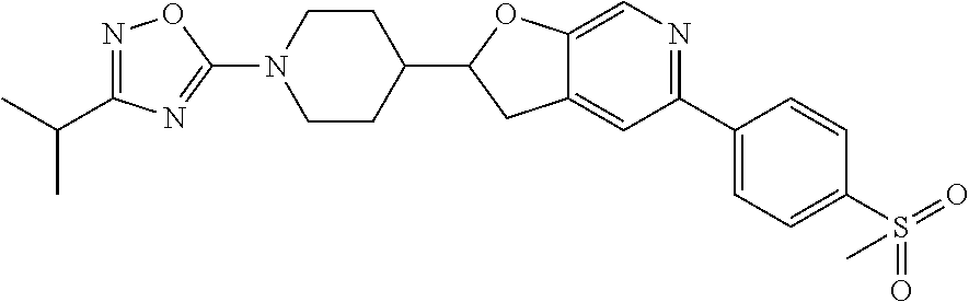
C12=CC(C3=CC=C(S(=O)(=O)C)C=C3)=NC=C1OC(C1CCN(C3=NC(C(C)C)=NO3)CC1)C2
